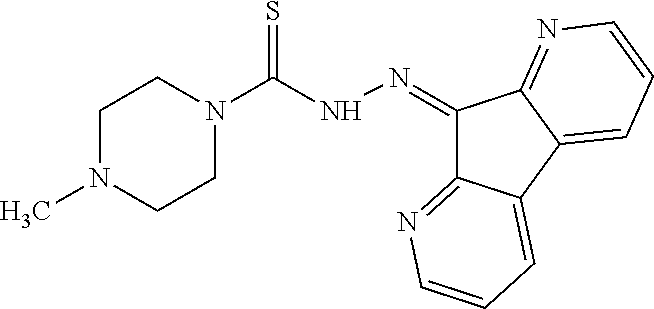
C1N(C)CCN(C(NN=C2C3=NC=CC=C3C3=CC=CN=C23)=S)C1
